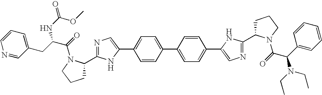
C1CCN(C(=O)C(N(CC)CC)C2=CC=CC=C2)C1C1=NC=C(C2=CC=C(C3=CC=C(C4=CN=C(C5CCCN5C(=O)C(CC5=CC=CN=C5)NC(=O)OC)N4)C=C3)C=C2)N1
